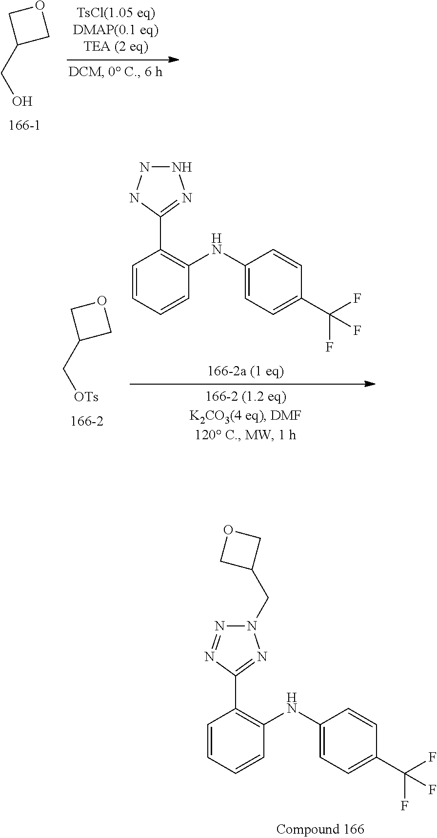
C1=CC=CC(NC2=CC=C(C(F)(F)F)C=C2)=C1C1=NN(CC2COC2)N=N1.O1CC(CO)C1.O1CC(C[OTs])C1.C1=CC=CC(NC2=CC=C(C(F)(F)F)C=C2)=C1C1=NNNN1
